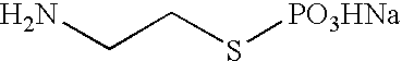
NCCS[PO3HNa]
